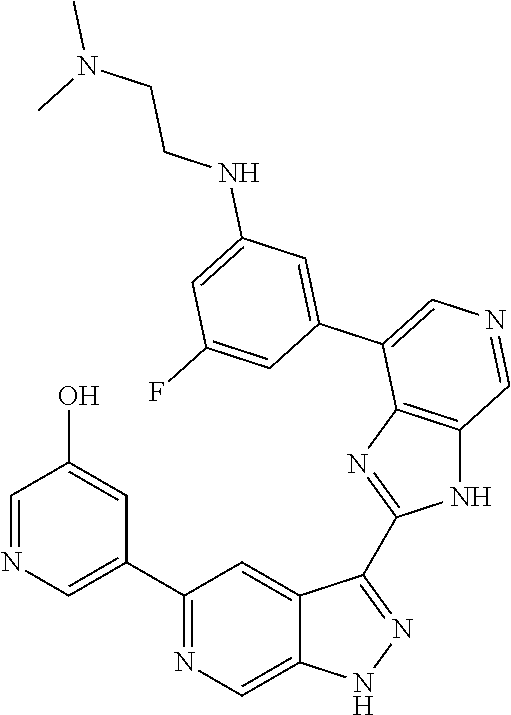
C1(C2=CN=CC(O)=C2)=NC=C2C(=C1)C(C1=NC3=C(N1)C=NC=C3C1=CC(NCCN(C)C)=CC(F)=C1)=NN2
